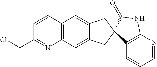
C12=C(C=C3C(=C1)CC1(C3)C3=C(N=CC=C3)NC1=O)N=C(CCl)C=C2
